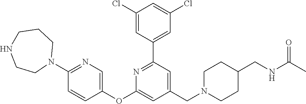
C1(Cl)=CC(C2=NC(OC3=CN=C(N4CCCNCC4)C=C3)=CC(CN3CCC(CNC(C)=O)CC3)=C2)=CC(Cl)=C1
